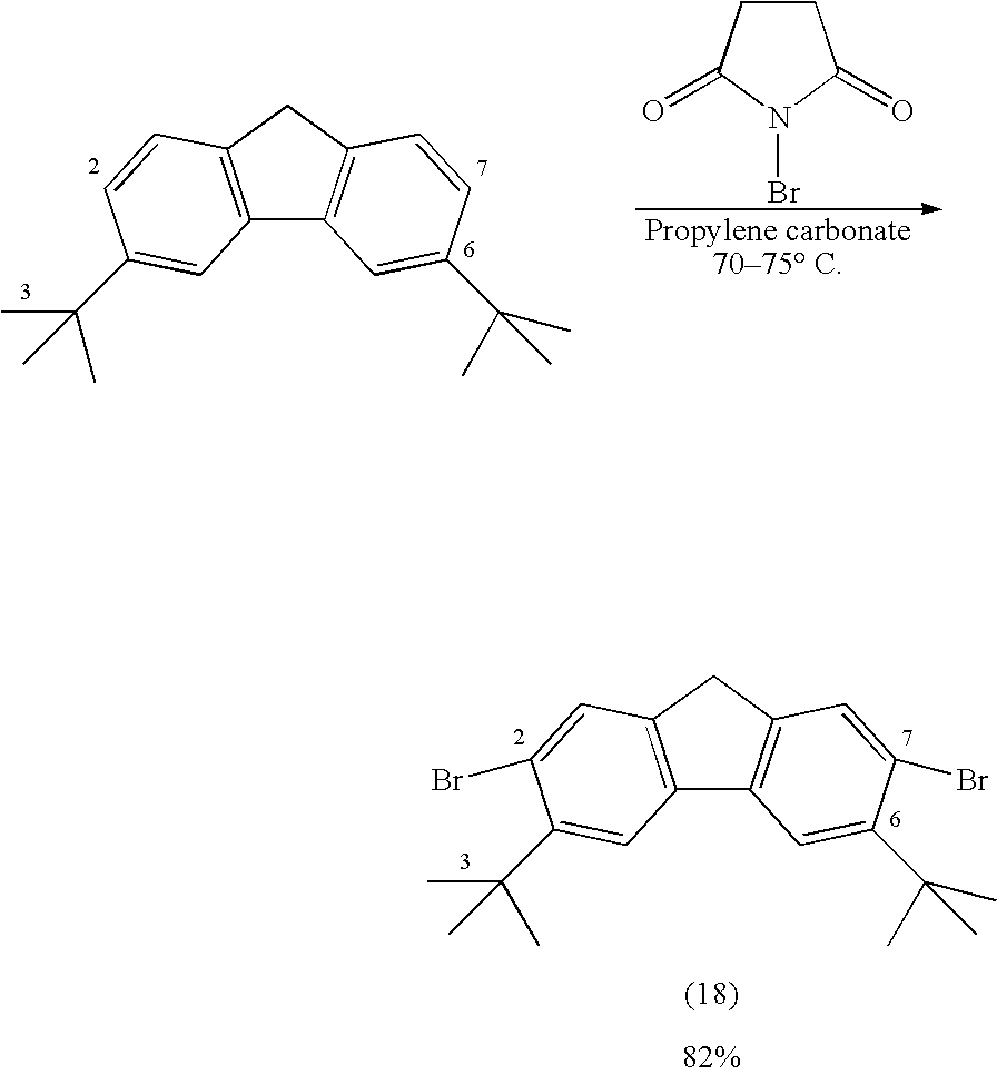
C12=C(CC3=C1C=C(C(C)(C)C)C(Br)=C3)C=C(Br)C(C(C)(C)C)=C2.C12=C(CC3=C1C=C(C(C)(C)C)C=C3)C=CC(C(C)(C)C)=C2.C1CC(=O)N(Br)C1=O
